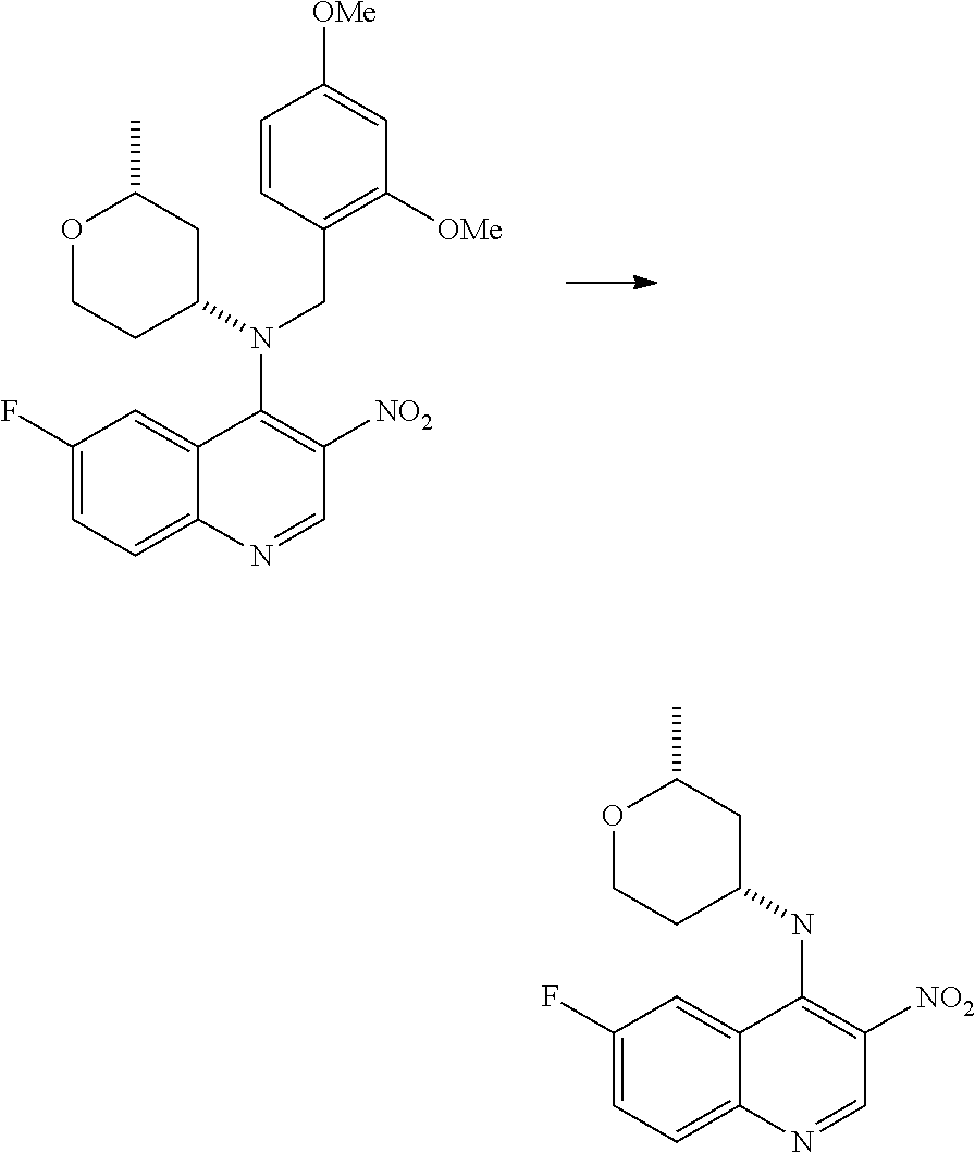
C1(F)=CC=C2C(=C1)C(N(C1CC(C)OCC1)CC1=C([OMe])C=C([OMe])C=C1)=C([NO2])C=N2.C1(F)=CC=C2C(=C1)C(NC1CC(C)OCC1)=C([NO2])C=N2
